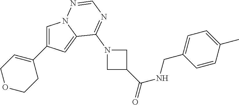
C1(C2=CN3C(=C2)C(N2CC(C(NCC4=CC=C(C)C=C4)=O)C2)=NC=N3)=CCOCC1
